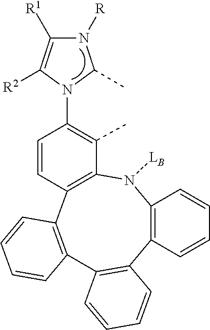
C12=C(N([LB])C3=C(C4=C(C=CC=C4)C4=C1C=CC=C4)C=CC(N1C(C)N([R])C([R1])=C1[R2])=C3C)C=CC=C2
